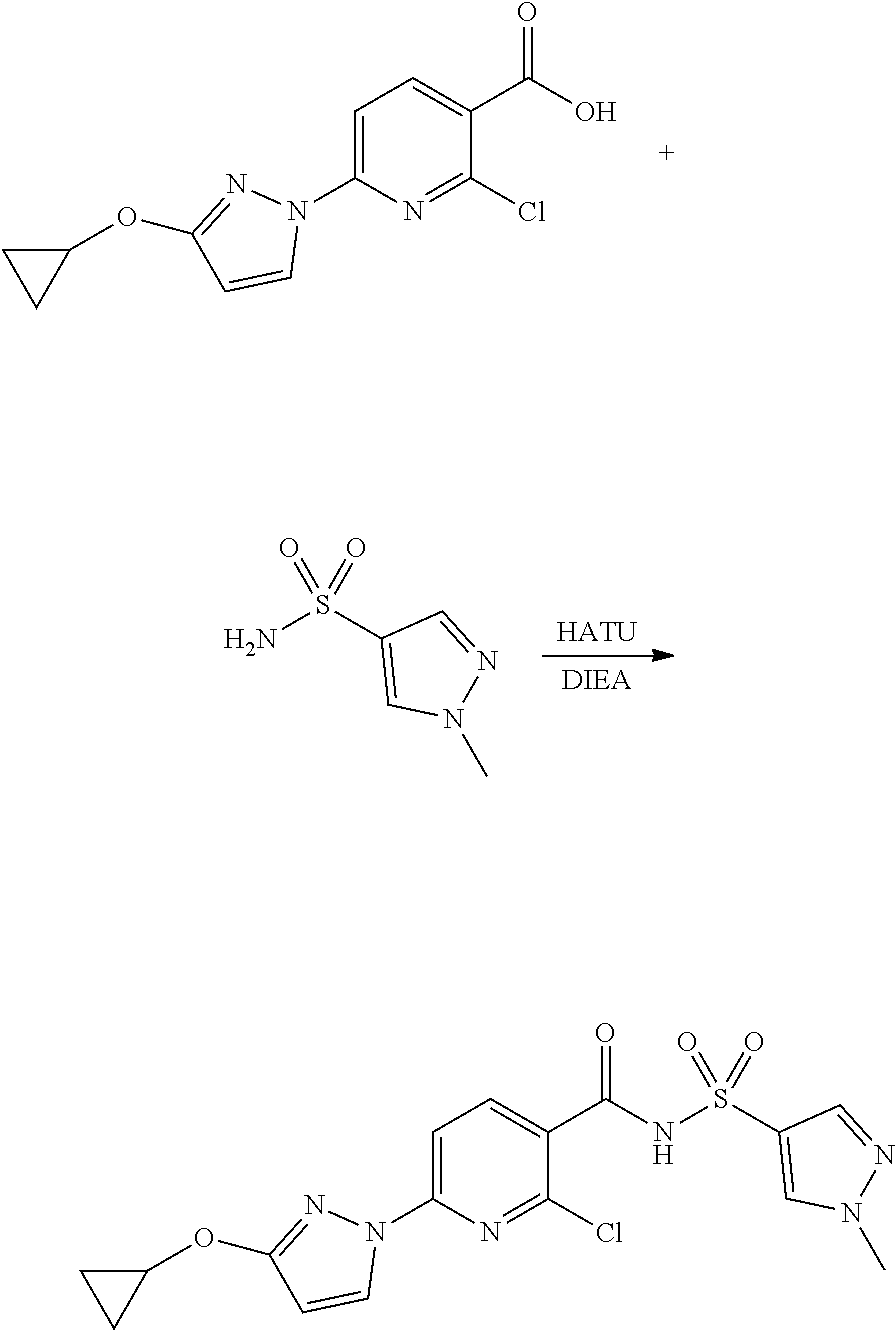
C1(N2N=C(OC3CC3)C=C2)=CC=C(C(=O)O)C(Cl)=N1.[HATU].[DIEA].C1(S(=O)(=O)N)=CN(C)N=C1.C1(N2N=C(OC3CC3)C=C2)=CC=C(C(=O)NS(C2=CN(C)N=C2)(=O)=O)C(Cl)=N1
